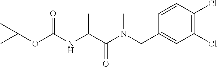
O(C(C)(C)C)C(NC(C(N(CC1=CC(Cl)=C(Cl)C=C1)C)=O)C)=O
